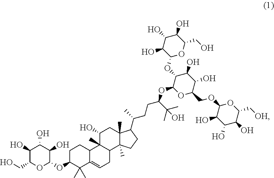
C1(O)C(CO)OC(OC2C(C)(C)C3=CCC4C(C)(C3CC2)C(O)CC2(C)C4(C)CCC2C(C)CCC(OC2C(OC3C(O)C(O)C(O)C(CO)O3)C(O)C(O)C(COC3OC(C[OH])C(O)C(O)C3O)O2)C(C)(C)O)C(O)C1O
